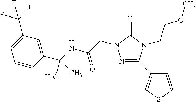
N1=C(C2=CSC=C2)N(CCOC)C(=O)N1CC(=O)NC(C)(C1=CC(C(F)(F)F)=CC=C1)C
